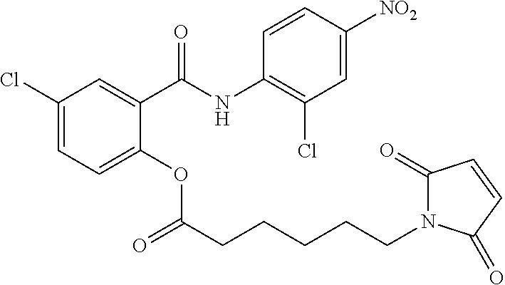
C1(Cl)=CC=C(OC(CCCCCN2C(=O)C=CC2=O)=O)C(C(NC2=C(Cl)C=C([NO2])C=C2)=O)=C1
